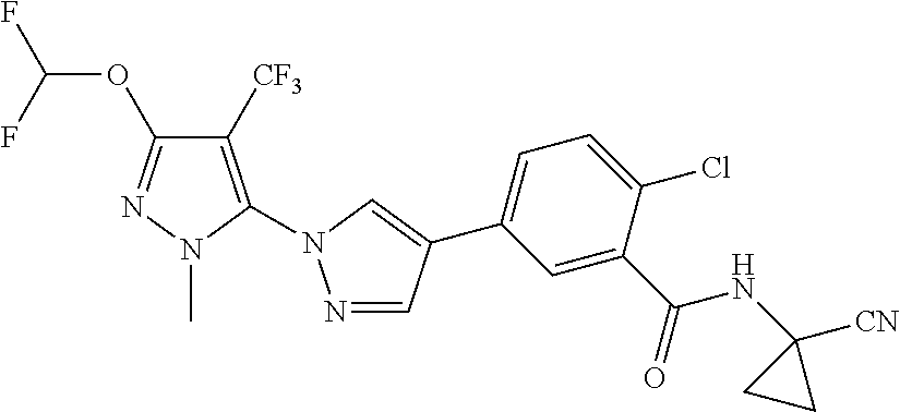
C1([CF3])=C(N2N=CC(C3=CC=C(Cl)C(C(NC4([CN])CC4)=O)=C3)=C2)N(C)N=C1OC(F)F
